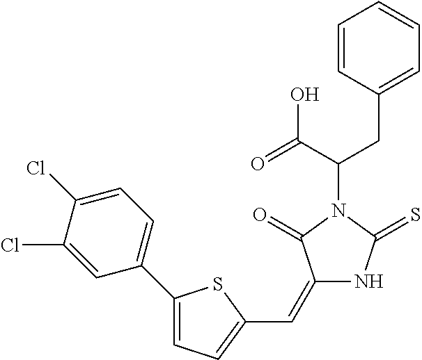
C1=CC(CC(C(=O)O)N2C(=O)C(=CC3=CC=C(C4=CC=C(Cl)C(Cl)=C4)S3)NC2=S)=CC=C1
